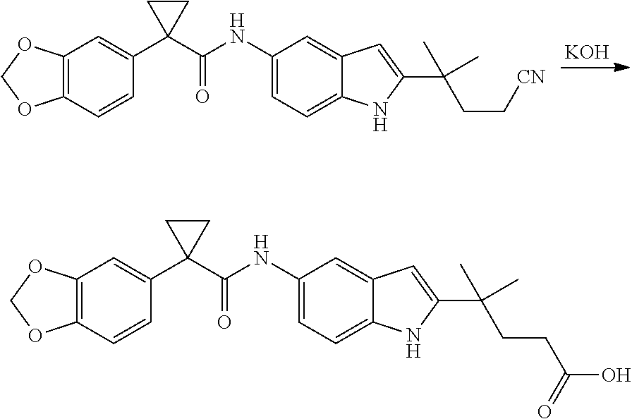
[KOH].C12=C(C=CC(C3(C(=O)NC4=CC=C5C(=C4)C=C(C(CC[CN])(C)C)N5)CC3)=C1)OCO2.C12=C(C=CC(C3(C(=O)NC4=CC=C5C(=C4)C=C(C(CCC(O)=O)(C)C)N5)CC3)=C1)OCO2
